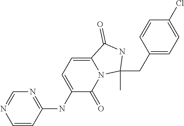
C1=CC(NC2=CC=C3N(C2=O)C(C)(CC2=CC=C(Cl)C=C2)NC3=O)=NC=N1
